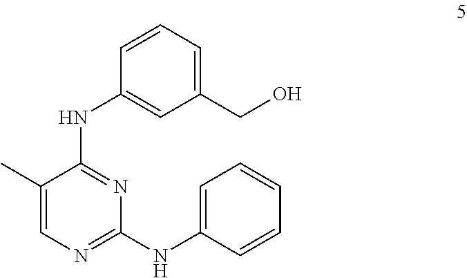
C1(C)=CN=C(NC2=CC=CC=C2)N=C1NC1=CC(CO)=CC=C1
